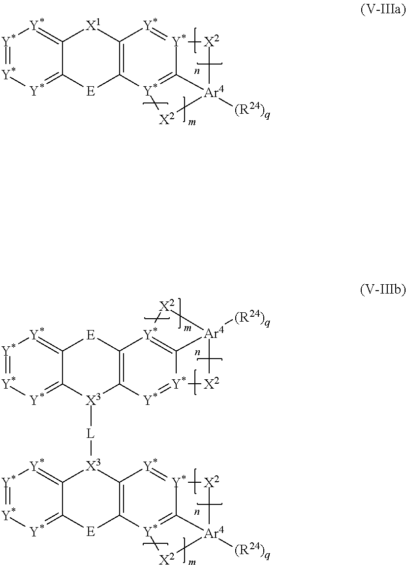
[Y*]1=[Y*][Y*]=C2C(=[Y*]1)[X1]C1=C([E]2)[Y*]2=C3[Y*](=[Y*]1)[X2][Ar4]3([(R24)q])[X2]2.[Y*]1=[Y*][Y*]=C2C(=[Y*]1)[X3]([L][X3]1C3=[Y*][Y*]=[Y*][Y*]=C3[E]C3=C1[Y*]=[Y*]1C4=[Y*]3[X2][Ar4]4([(R24)q])[X2]1)C1=C([E]2)[Y*]2=C3[Y*](=[Y*]1)[X2][Ar4]3([(R24)q])[X2]2
